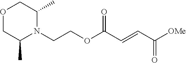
[OMe]C(C=CC(OCCN1C(C)COCC1C)=O)=O
